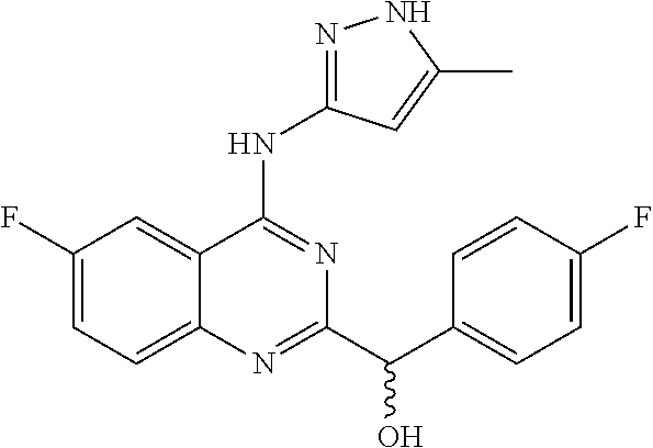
C1(F)=CC=C2C(=C1)C(NC1=NNC(C)=C1)=NC(C(C1=CC=C(F)C=C1)O)=N2
